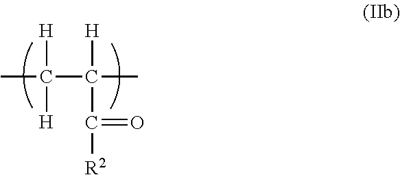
CC([H])([H])C([H])(C(=O)[R2])C
